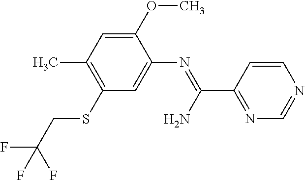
C1(OC)=CC(C)=C(SCC(F)(F)F)C=C1N=C(C1=NC=NC=C1)N
